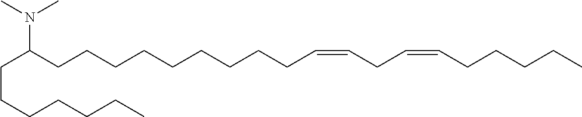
N(C(CCCCCCCCCC=CCC=CCCCCC)CCCCCCC)(C)C
